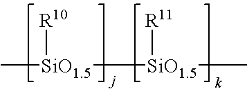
C[SiO1.5]([R10])[SiO1.5](C)[R11]
